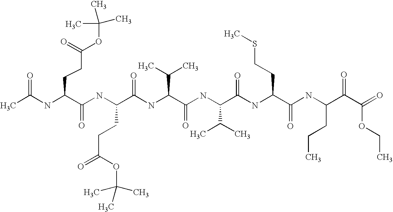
CC(NC(C(NC(C(NC(C(C)C)C(=O)NC(C(C)C)C(=O)NC(C(NC(C(C(OCC)=O)=O)CCC)=O)CCSC)=O)CCC(OC(C)(C)C)=O)=O)CCC(OC(C)(C)C)=O)=O
